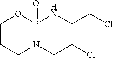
P1(NCCCl)(=O)N(CCCl)CCCO1
